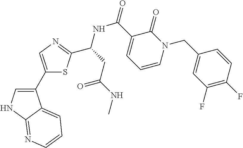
C1(C2=CN=C(C(CC(NC)=O)NC(=O)C3=CC=CN(CC4=CC(F)=C(F)C=C4)C3=O)S2)=CNC2=NC=CC=C12
